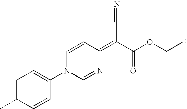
C1=C(C)C=CC(N2C=NC(=C(C(OCC)=O)C#N)C=C2)=C1
